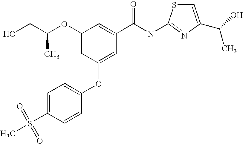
C1(OC(C)CO)=CC(OC2=CC=C(S(C)(=O)=O)C=C2)=CC(C(NC2=NC(C(O)C)=CS2)=O)=C1
